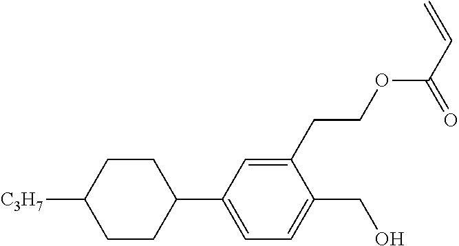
C1CC([C3H7])CCC1C1=CC=C(CO)C(CCOC(C=C)=O)=C1
